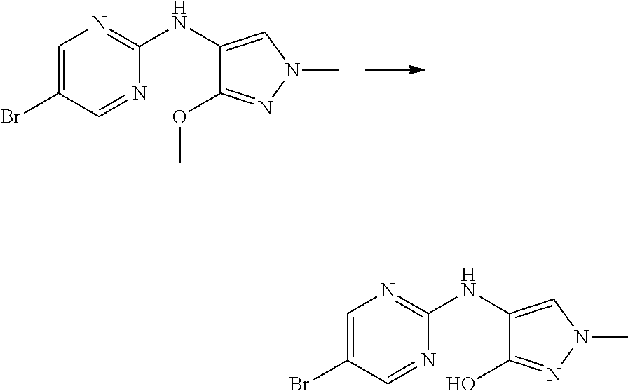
C1=C(Br)C=NC(NC2=CN(C)N=C2OC)=N1.C1=C(Br)C=NC(NC2=CN(C)N=C2O)=N1
